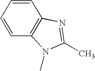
C1=CC=CC2=C1N=C(C)N2C
